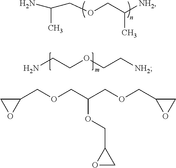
C(COCC([NH2])C)(N)C.NCCOCC[NH2].C1(COCC(COCC2OC2)OCC2OC2)CO1
